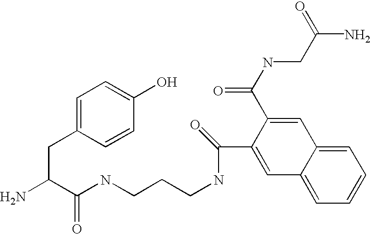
NC(C(NCCCNC(=O)C1=CC2=CC=CC=C2C=C1C(=O)NCC(N)=O)=O)CC1=CC=C(O)C=C1
